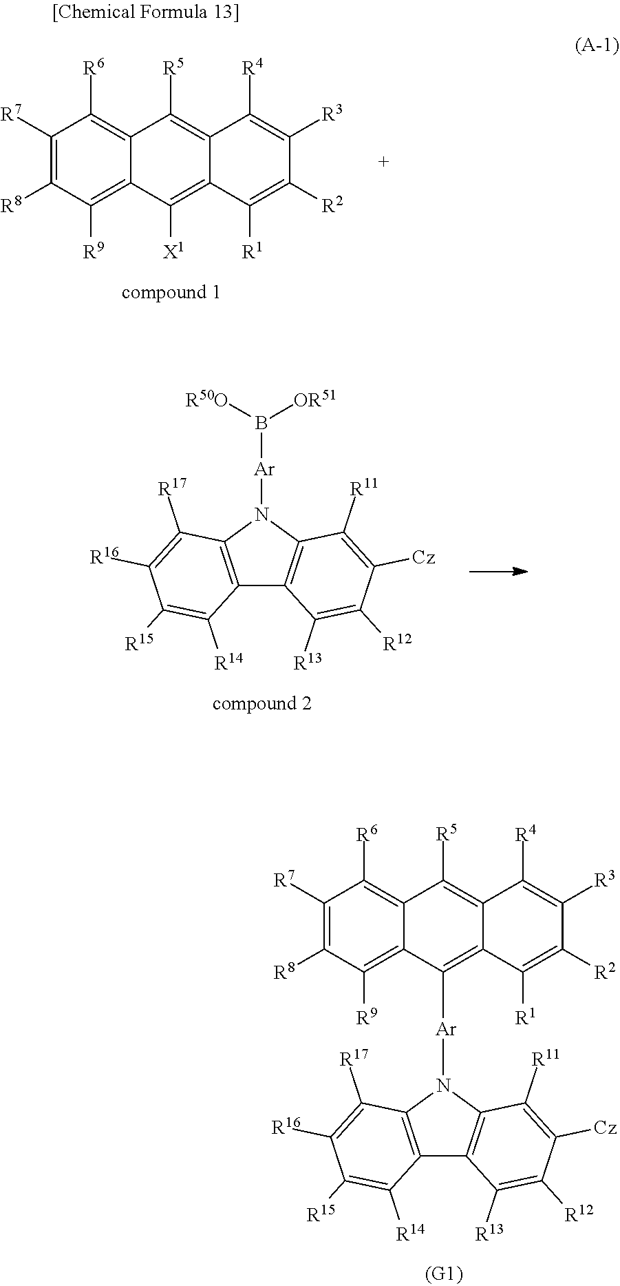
C12=C(N([Ar]C3=C4C(=C([R5])C5=C([R6])C([R7])=C([R8])C([R9])=C53)C([R4])=C([R3])C([R2])=C4[R1])C3=C1C([R13])=C([R12])C([Cz])=C3[R11])C([R17])=C([R16])C([R15])=C2[R14].C1([R7])=C([R8])C([R9])=C2C(=C1[R6])C([R5])=C1C(=C2[X1])C([R1])=C([R2])C([R3])=C1[R4].C12=C(N([Ar]B([OR51])[R50O])C3=C1C([R13])=C([R12])C([Cz])=C3[R11])C([R17])=C([R16])C([R15])=C2[R14]
